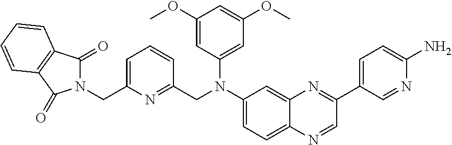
C1=C(CN2C(=O)C3=C(C2=O)C=CC=C3)N=C(CN(C2=CC=C3C(=C2)N=C(C2=CC=C(N)N=C2)C=N3)C2=CC(OC)=CC(OC)=C2)C=C1
